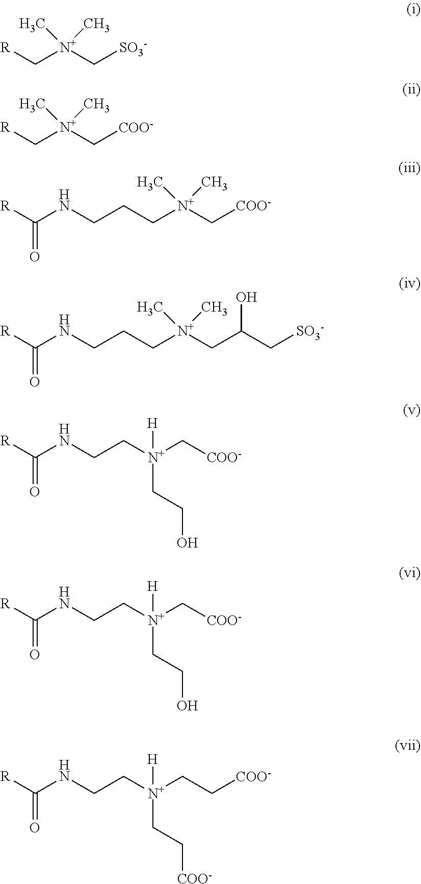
C([N+](C[R])(C)C)[SO3-].C([N+](C[R])(C)C)[COO-].C([N+](CCCNC([R])=O)(C)C)[COO-].[N+](CC(O)C[SO3-])(C)(CCCNC([R])=O)C.[H][N+](CCO)(C[COO-])CCNC([R])=O.[H][N+](CCO)(C[COO-])CCNC([R])=O.[H][N+](CC[COO-])(CC[COO-])CCNC([R])=O
